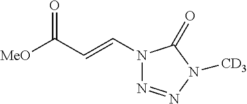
[MeO]C(C=CN1N=NN([CD3])C1=O)=O
